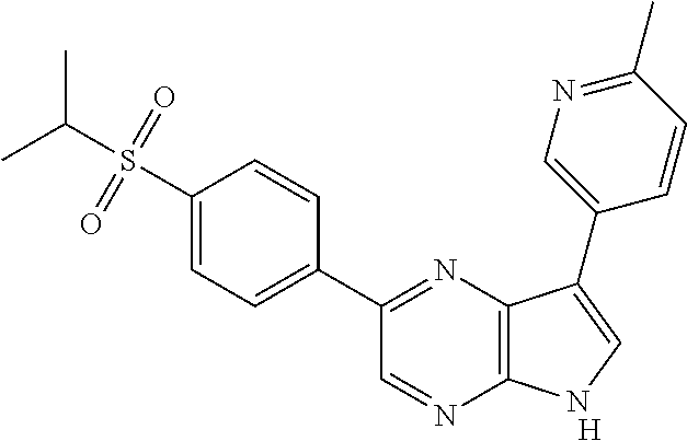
C1(C2=NC3=C(N=C2)NC=C3C2=CN=C(C)C=C2)=CC=C(S(C(C)C)(=O)=O)C=C1.[H]
